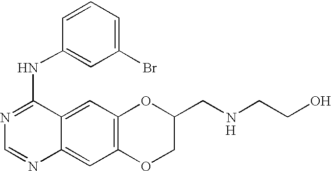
C1=NC2=CC3=C(C=C2C(NC2=CC(Br)=CC=C2)=N1)OC(CNCCO)CO3.[H]
